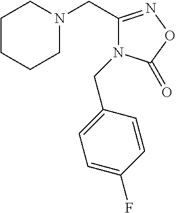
C1N(CC2=NOC(=O)N2CC2=CC=C(F)C=C2)CCCC1
